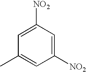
C1(C)=CC([NO2])=CC([NO2])=C1
